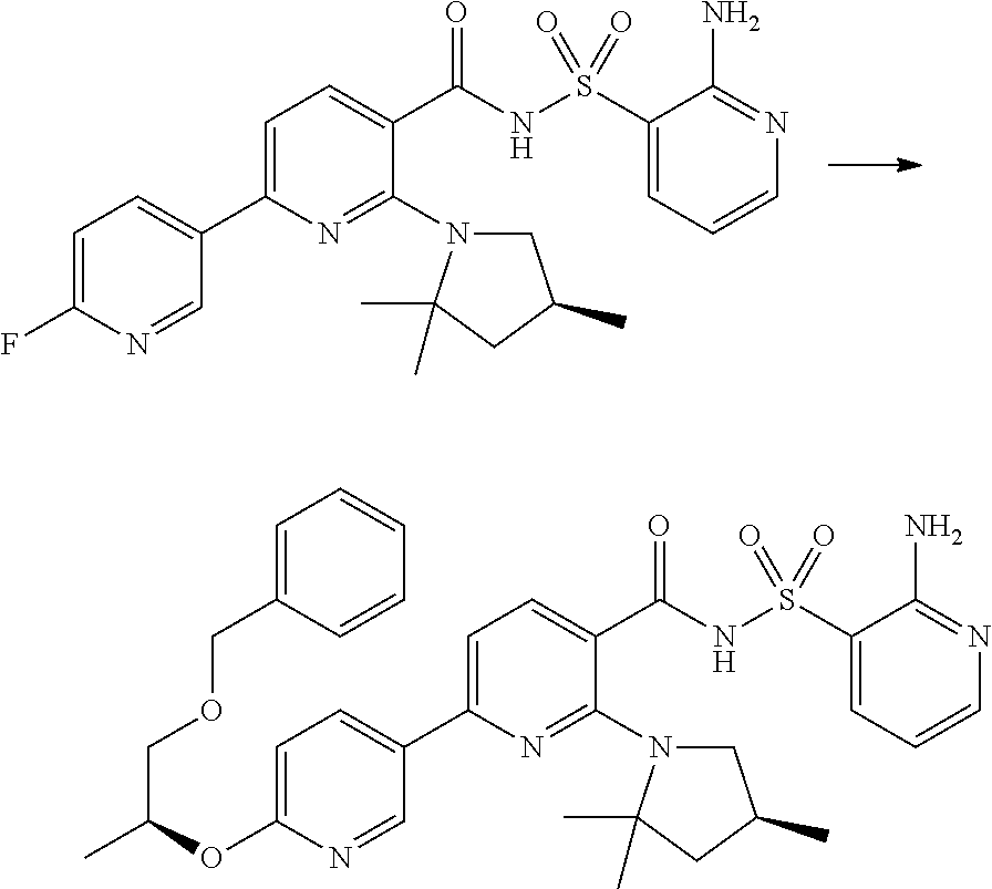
C1=C(C2=CC=C(F)N=C2)N=C(N2CC(C)CC2(C)C)C(C(NS(C2=CC=CN=C2N)(=O)=O)=O)=C1.C1=C(C2=CC=C(OC(C)COCC3=CC=CC=C3)N=C2)N=C(N2CC(C)CC2(C)C)C(C(NS(C2=CC=CN=C2N)(=O)=O)=O)=C1
